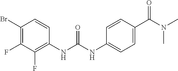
C1(Br)=C(F)C(F)=C(NC(NC2=CC=C(C(N(C)C)=O)C=C2)=O)C=C1
